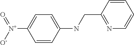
C1([N+](=O)[O-])=CC=C(NCC2=NC=CC=C2)C=C1
